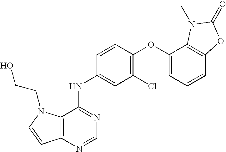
C12=C(N=CN=C1NC1=CC(Cl)=C(OC3=CC=CC4=C3N(C)C(=O)O4)C=C1)C=CN2CCO
